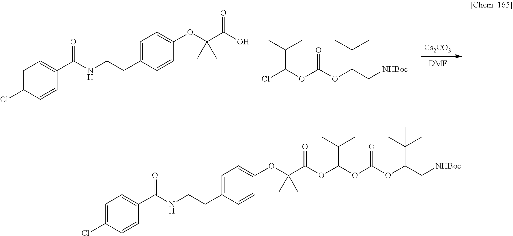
[Cs2CO3].[DMF].C1=C(Cl)C=CC(C(NCCC2=CC=C(OC(C(O)=O)(C)C)C=C2)=O)=C1.ClC(OC(OC(C[NHBoc])C(C)(C)C)=O)C(C)C.C1=C(Cl)C=CC(C(NCCC2=CC=C(OC(C(=O)OC(OC(OC(C[NHBoc])C(C)(C)C)=O)C(C)C)(C)C)C=C2)=O)=C1
